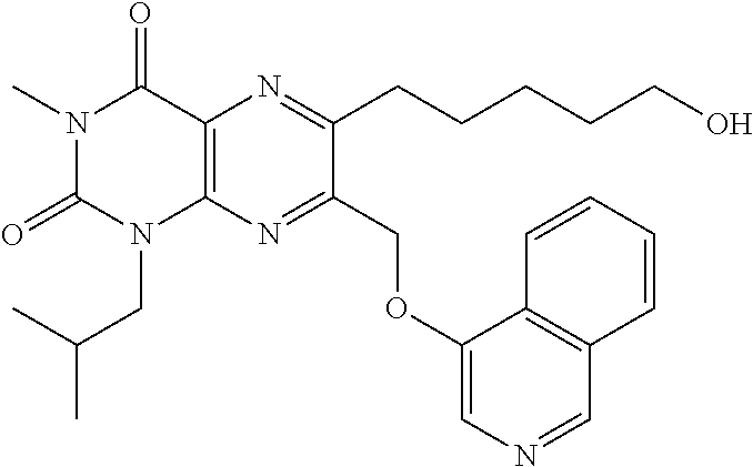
N1(C)C(=O)N(CC(C)C)C2=C(C1=O)N=C(CCCCCO)C(COC1=CN=CC3=C1C=CC=C3)=N2
